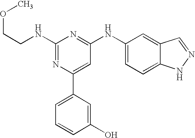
C1(NCCOC)=NC(C2=CC=CC(O)=C2)=CC(NC2=CC=C3C(=C2)C=NN3)=N1
